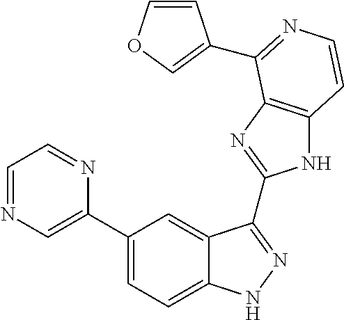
C1(C2=CN=CC=N2)=CC=C2C(=C1)C(C1=NC3=C(N1)C=CN=C3C1=COC=C1)=NN2
